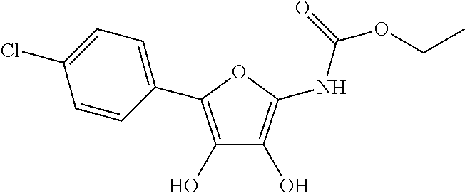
C1(C2=C(O)C(O)=C(NC(OCC)=O)O2)=CC=C(Cl)C=C1
